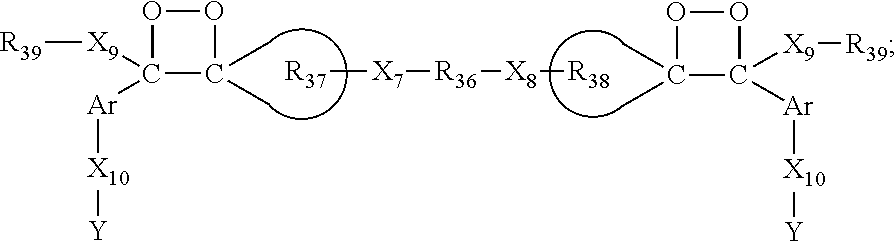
O1C([X9][R39])([Ar][X10][Y])C(C)(C)O1.[R37][X7][R36][X8][R38].O1C(C)(C)C([Ar][X10][Y])([X9][R39])O1
